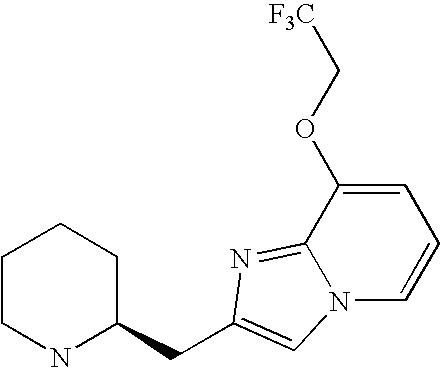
C1CNC(CC2=CN3C(=N2)C(OC[F3C])=CC=C3)CC1
